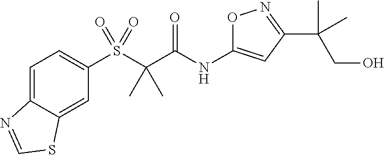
C1(S(C(C(NC2=CC(C(CO)(C)C)=NO2)=O)(C)C)(=O)=O)=CC=C2C(=C1)SC=N2
